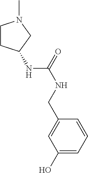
C1CC(NC(NCC2=CC(O)=CC=C2)=O)CN1C
